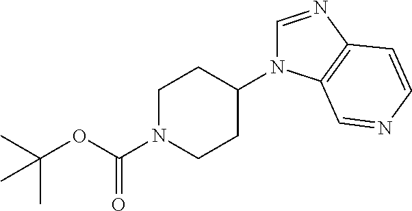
C1N(C(OC(C)(C)C)=O)CCC(N2C=NC3=C2C=NC=C3)C1
